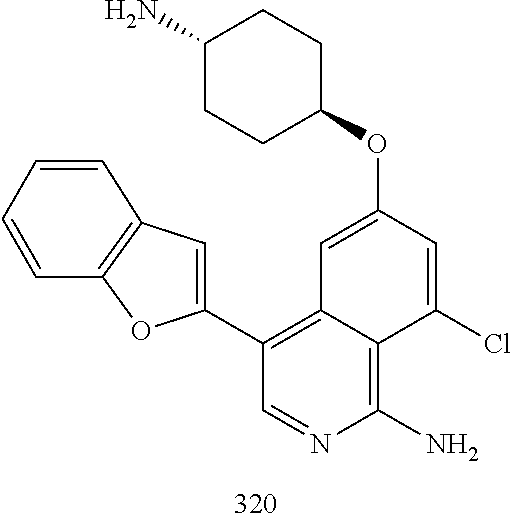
C1(C2=C3C=C(OC4CCC(N)CC4)C=C(Cl)C3=C(N)N=C2)=CC2=C(O1)C=CC=C2
